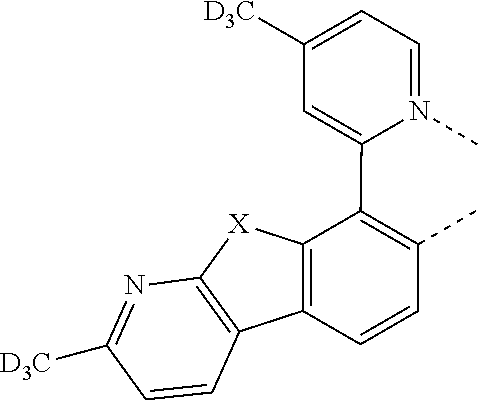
C1=N(C)C(C2=C(C)C=CC3=C2[X]C2=C3C=CC([D3C])=N2)=CC([D3C])=C1
